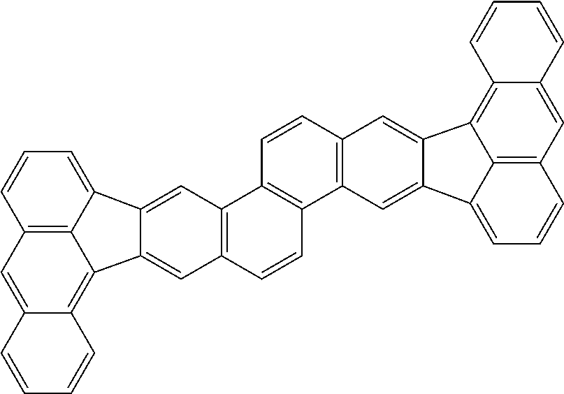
C1=C2C(=C3C4=C1C=CC=C4C1=CC4=C(C=CC5=C4C=CC4=C5C=C5C(=C4)C4=C6C(=CC7=C4C5=CC=C7)C=CC=C6)C=C31)C=CC=C2
